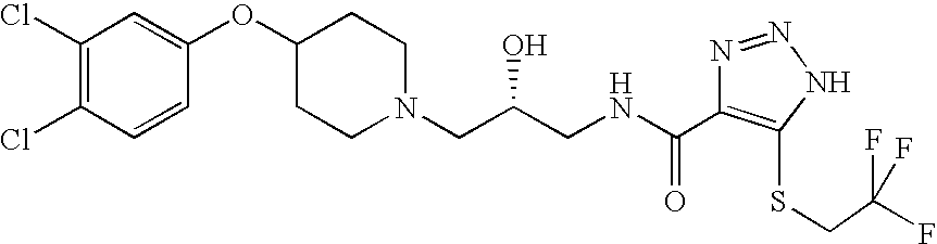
C1(Cl)=C(Cl)C=CC(OC2CCN(CC(CNC(C3=C(SCC(F)(F)F)NN=N3)=O)O)CC2)=C1
